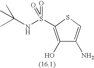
C1(O)=C(S(NC(C)(C)C)(=O)=O)SC=C1N
